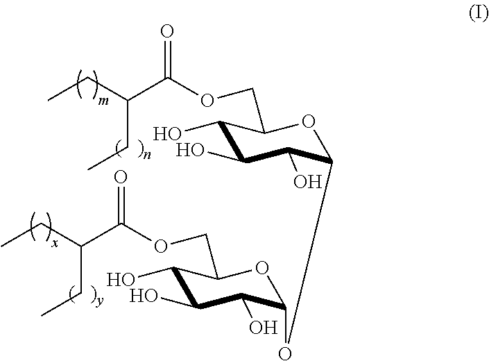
C1(O)C(O)C(O)C(OC2OC(COC(C(CC)CC)=O)C(O)C(O)C2O)OC1COC(C(CC)CC)=O
